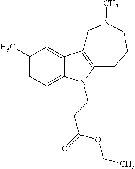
C1(C)=CC=C2C(=C1)C1=C(N2CCC(=O)OCC)CCCN(C)C1
